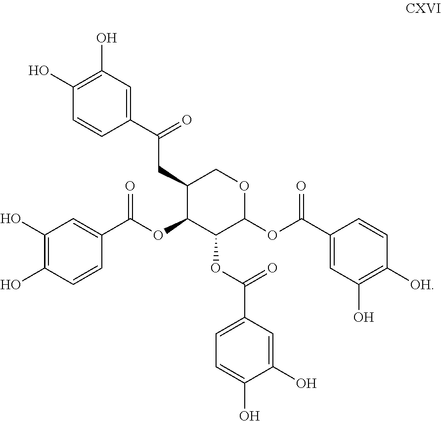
C1(O)=C(O)C=CC(C(CC2C(OC(C3=CC(O)=C(O)C=C3)=O)C(OC(C3=CC=C(O)C(O)=C3)=O)C(OC(C3=CC(O)=C([OH])C=C3)=O)OC2)=O)=C1
